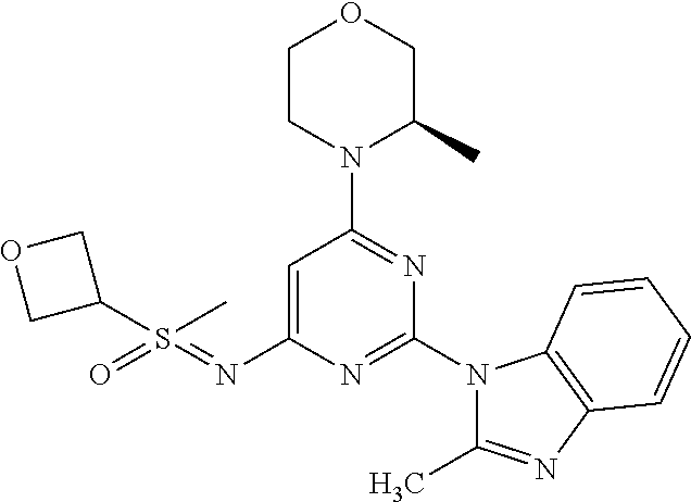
C1=C(N=S(=O)(C)C2COC2)N=C(N2C(C)=NC3=C2C=CC=C3)N=C1N1C(C)COCC1
